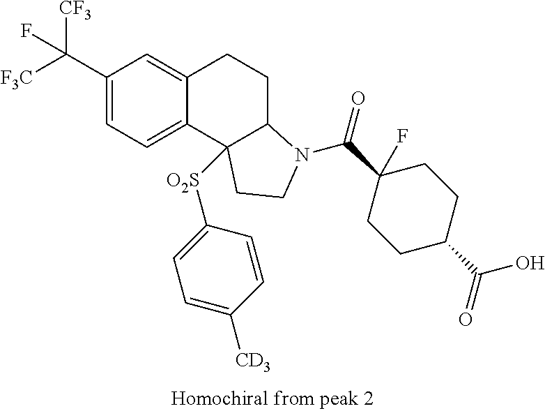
C1(C([F3C])([CF3])F)=CC=C2C(=C1)CCC1C2([O2S]C2=CC=C([CD3])C=C2)CCN1C(C1(F)CCC(C(=O)O)CC1)=O
